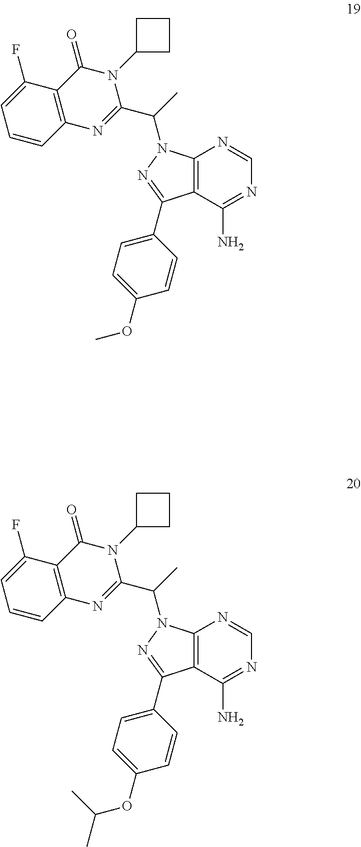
C12=C(C(N)=NC=N1)C(C1=CC=C(OC)C=C1)=NN2C(C)C1=NC2=C(C(=O)N1C1CCC1)C(F)=CC=C2.C12=C(C(N)=NC=N1)C(C1=CC=C(OC(C)C)C=C1)=NN2C(C)C1=NC2=C(C(=O)N1C1CCC1)C(F)=CC=C2
